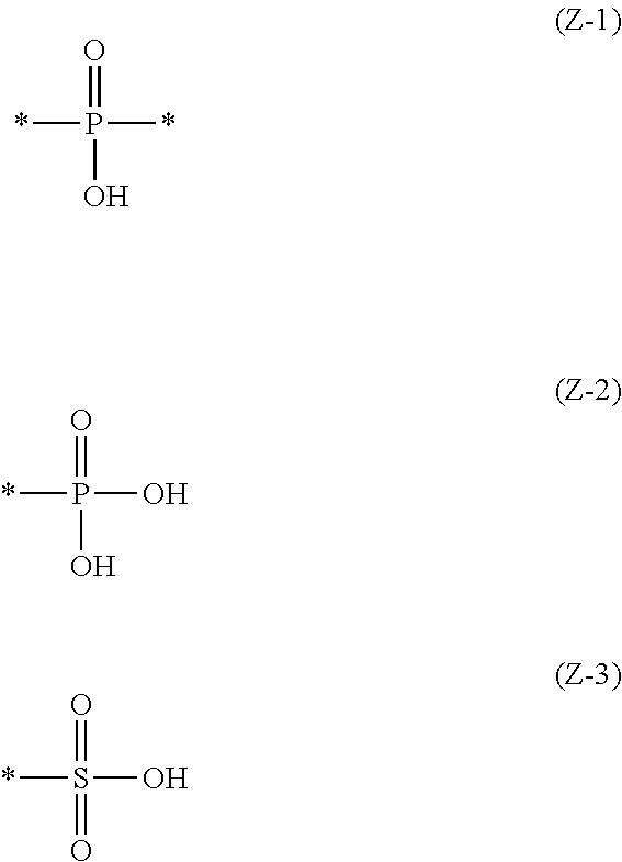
O=P(O)(*)*.O=P(O)(O)*.O=S(=O)(O)*
